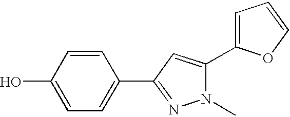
C1=CC(O)=CC=C1C1=NN(C)C(C2=CC=CO2)=C1
